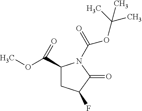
C1(C(OC)=O)CC(F)C(=O)N1C(=O)OC(C)(C)C
